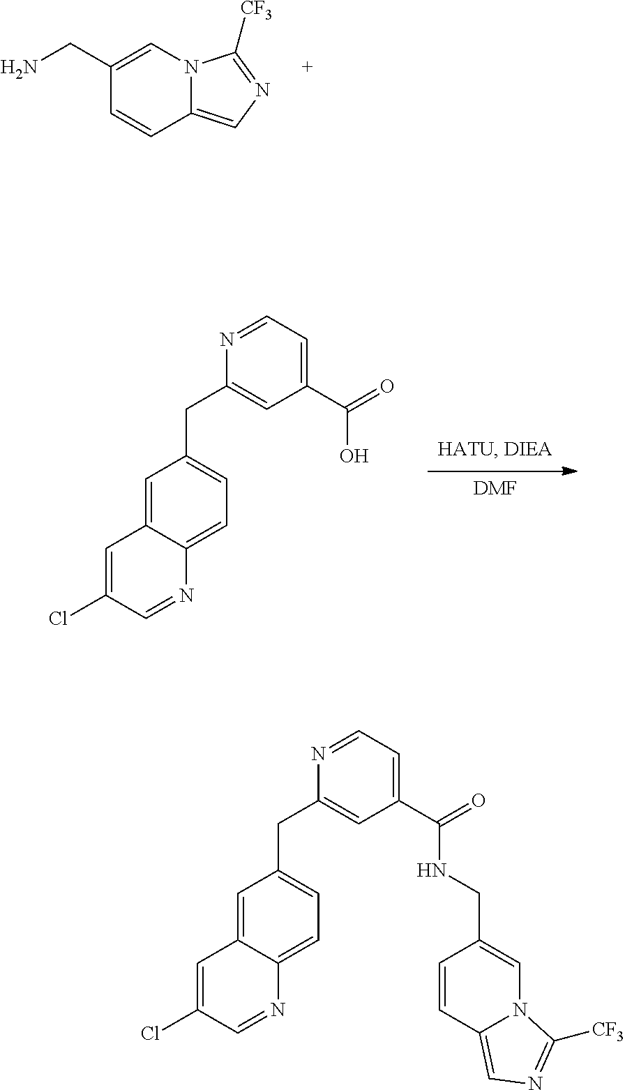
C1(CN)=CN2C(=CN=C2[CF3])C=C1.[DMF].C1=C2C(=CC=C1CC1=CC(C(=O)O)=CC=N1)N=CC(Cl)=C2.C1=C2C(=CC=C1CC1=CC(C(=O)NCC3=CN4C(=CN=C4[CF3])C=C3)=CC=N1)N=CC(Cl)=C2
